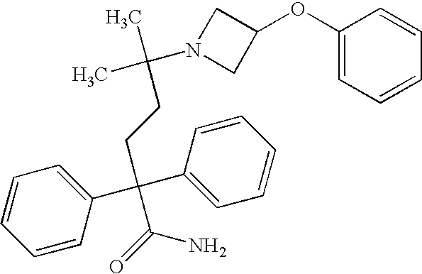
C1=CC(C(C2=CC=CC=C2)(CCC(C)(C)N2CC(OC3=CC=CC=C3)C2)C(=O)N)=CC=C1
